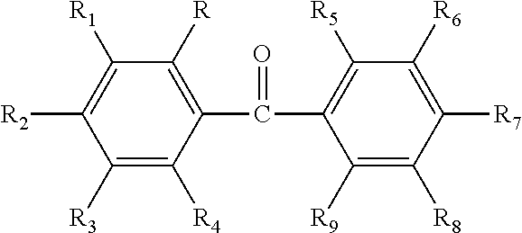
C1([R3])=C([R4])C(C(C2=C([R5])C([R6])=C([R7])C([R8])=C2[R9])=O)=C([R])C([R1])=C1[R2]
